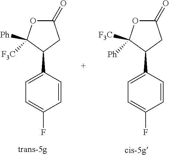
C1(=O)OC([Ph])([F3C])C(C2=CC=C(F)C=C2)C1.C1(=O)OC([F3C])([Ph])C(C2=CC=C(F)C=C2)C1
